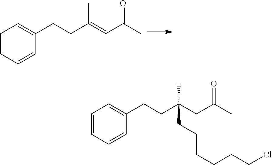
C1=CC=CC(CCC(=CC(C)=O)C)=C1.C1=CC=CC(CCC(CC(C)=O)(C)CCCCCCCl)=C1
